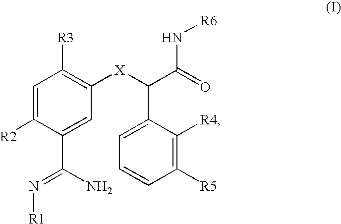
C1=C([R2])C(C(N)=N[R1])=CC([X]C(C(=O)N[R6])C2=CC=CC([R5])=C2[R4])=C1[R3]
